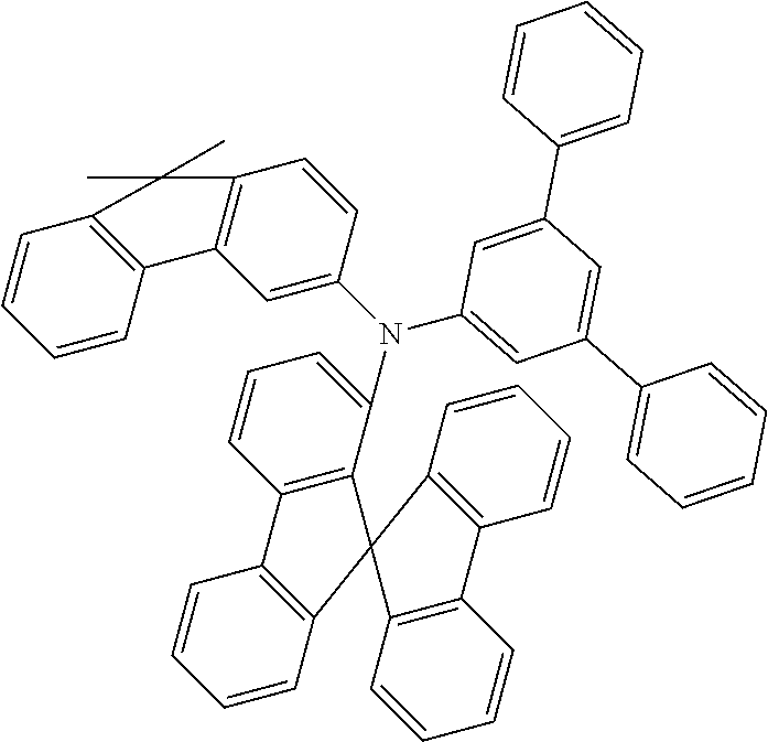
C1=CC2=C(C=C1)C1=C(C(N(C3=CC4=C(C=C3)C(C)(C)C3=C4C=CC=C3)C3=CC(C4=CC=CC=C4)=CC(C4=CC=CC=C4)=C3)=CC=C1)C21C2=C(C=CC=C2)C2=C1C=CC=C2
